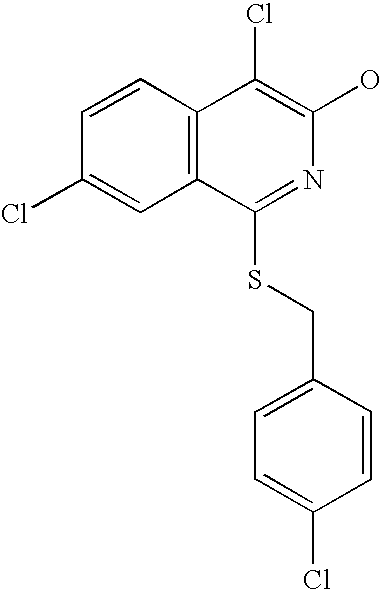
C1=CC2=C(C=C1Cl)C(SCC1=CC=C(Cl)C=C1)=NC(O)=C2Cl
